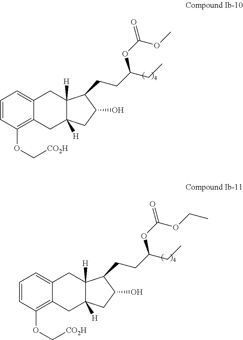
C1=CC(OC[CO2H])=C2C(=C1)CC1([H])C([H])(C2)CC(O)C1CCC(CC)OC(OC)=O.C1=CC(OC[CO2H])=C2C(=C1)CC1([H])C([H])(C2)CC(O)C1CCC(CC)OC(OCC)=O
